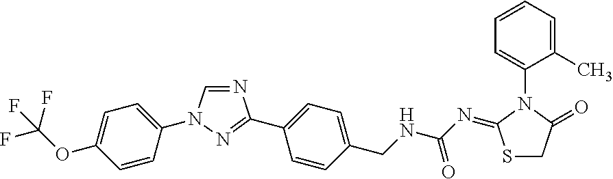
C1=NC(C2=CC=C(CNC(N=C3SCC(=O)N3C3=CC=CC=C3C)=O)C=C2)=NN1C1=CC=C(OC(F)(F)F)C=C1
